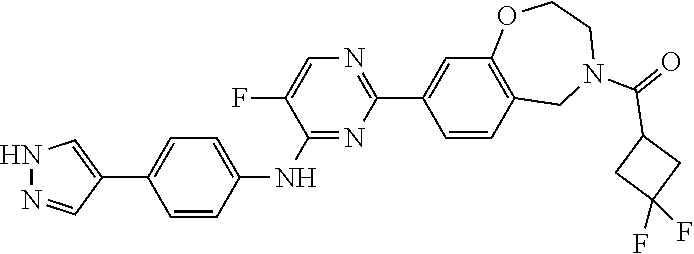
N1=C(NC2=CC=C(C3=CNN=C3)C=C2)C(F)=CN=C1C1=CC2=C(C=C1)CN(C(C1CC(F)(F)C1)=O)CCO2
